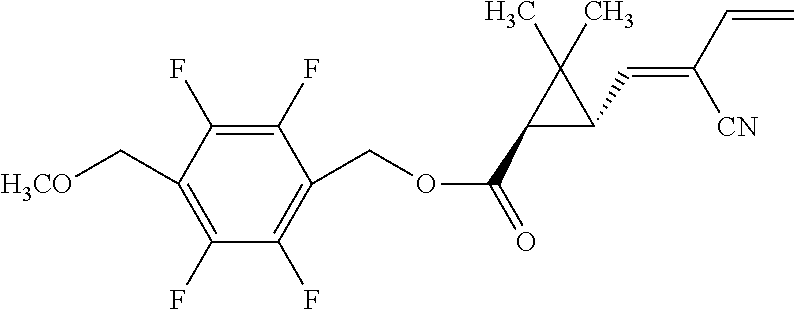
[H3CO]CC1=C(F)C(F)=C(COC(=O)C2C(C=C(C=C)[CN])C2(C)C)C(F)=C1F
